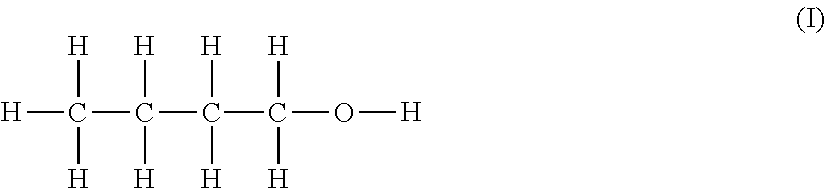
[H]C(C(C(C(O[H])([H])[H])([H])[H])([H])[H])([H])[H]
